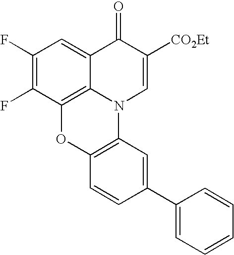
C1(F)=C(F)C2=C3C(=C1)C(=O)C([CO2Et])=CN3C1=C(O2)C=CC(C2=CC=CC=C2)=C1
